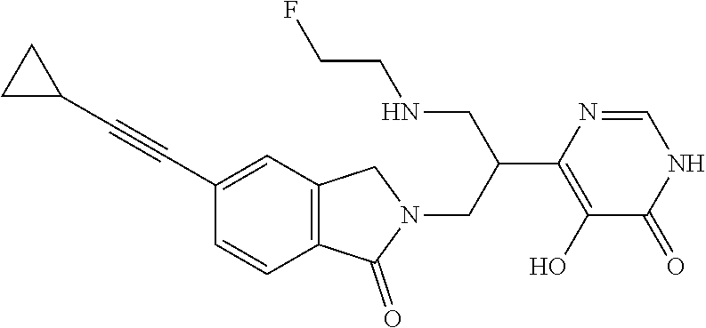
OC1=C(C(CNCCF)CN2CC3=C(C2=O)C=CC(C#CC2CC2)=C3)N=CNC1=O
